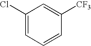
C1(Cl)=CC=CC([CF3])=C1
